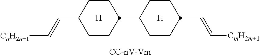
[H].[H].C1CC(C2CCC(C=C[CnH2n+1])CC2)CCC1C=C[CmH2m+1].[CC-nV-Vm]
